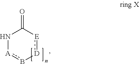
N1[A]b-[D]:[E]C1=O
